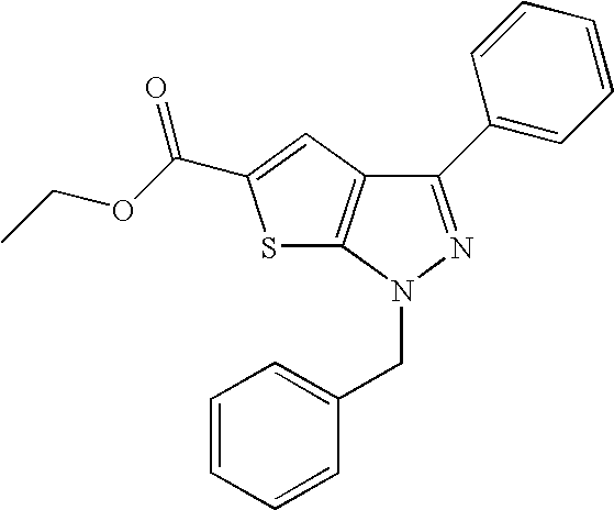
C1=CC=CC(CN2N=C(C3=CC=CC=C3)C3=C2SC(C(OCC)=O)=C3)=C1
